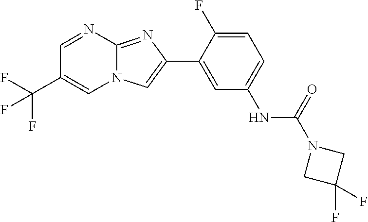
C1=NC2=NC(C3=CC(NC(N4CC(F)(F)C4)=O)=CC=C3F)=CN2C=C1C(F)(F)F
